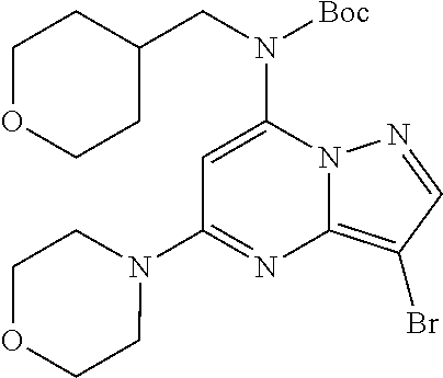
C1=C(N(CC2CCOCC2)[Boc])N2C(=C(Br)C=N2)N=C1N1CCOCC1
